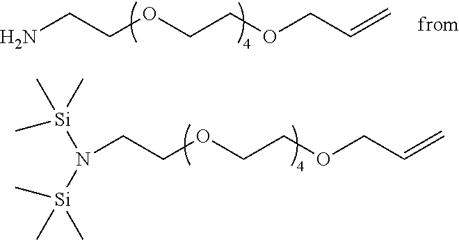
C[Si](C)(C)N([Si](C)(C)C)CCOCCOCC=C.C(OCCOCC=C)CN
